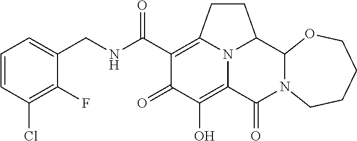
C1(CNC(C2=C3CCC4C5N(C(=O)C(=C(O)C2=O)N34)CCCCO5)=O)=CC=CC(Cl)=C1F
